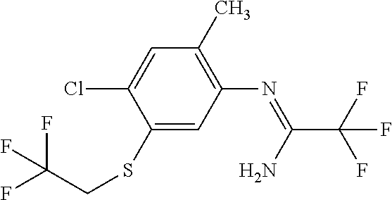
C1(C)=C(N=C(C(F)(F)F)N)C=C(SCC(F)(F)F)C(Cl)=C1
